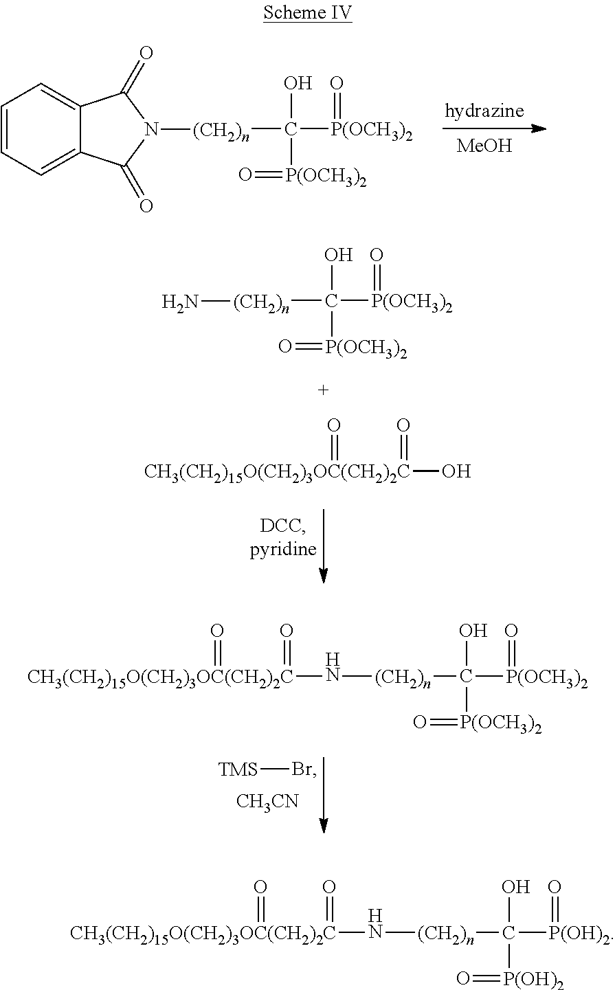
[MeOH].C([P(OCH3)2]=O)([P(OCH3)2]=O)([(CH2)n]N1C(=O)C2=CC=CC=C2C1=O)O.[TMS]Br.[CH3CN].[CH3(CH2)15O(CH2)3OC(CH2)2C](N[(CH2)n]C([P(OCH3)2]=O)(O)[P(OCH3)2]=O)(=O)=O.C([P(OCH3)2]=O)([P(OCH3)2]=O)([(CH2)n]N)O.[CH3(CH2)15O(CH2)3OC(CH2)2C](O)(=O)=O.[CH3(CH2)15O(CH2)3OC(CH2)2C](N[(CH2)n]C([P(OH)2]=O)(O)[P(OH)2]=O)(=O)=O
